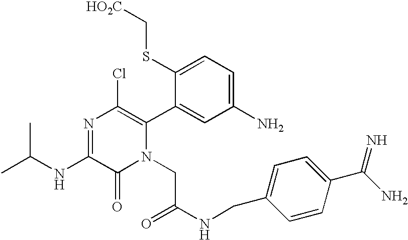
C(C)(NC1=NC(Cl)=C(C2=CC(N)=CC=C2SC[HO2C])N(CC(=O)NCC2=CC=C(C(N)=N)C=C2)C1=O)C
